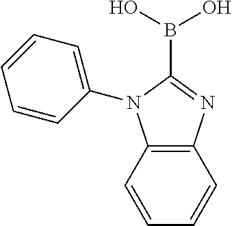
C1(B(O)O)=NC2=C(N1C1=CC=CC=C1)C=CC=C2
